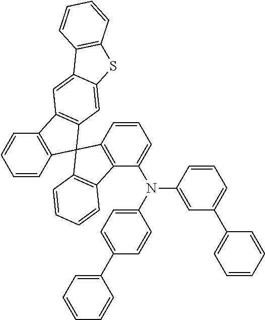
C12=CC3=C(C=C1SC1=C2C=CC=C1)C1(C2=C3C=CC=C2)C2=C(C=CC=C2)C2=C1C=CC=C2N(C1=CC=C(C2=CC=CC=C2)C=C1)C1=CC(C2=CC=CC=C2)=CC=C1
